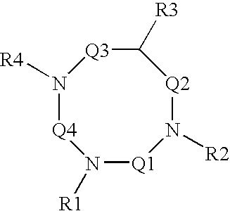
C1([R3])[Q3]N([R4])[Q4]N([R1])[Q1]N([R2])[Q2]1
